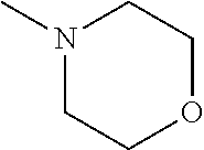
N1(C)CCOCC1
